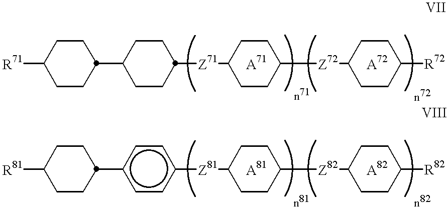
[R71]C1CCC(C2CCC([Z71]C3CCC([Z72]C4CCC([R72])CC4)CC3)CC2)CC1.[A71].[A72].[R81]C1CCC(c2ccc([Z81]C3CCC([Z82]C4CCC([R82])CC4)CC3)cc2)CC1.[A81].[A82]
